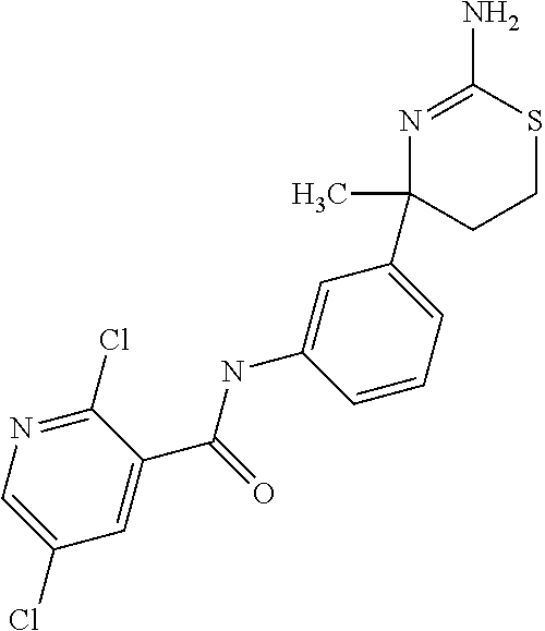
N1=C(N)SCCC1(C)C1=CC=CC(NC(C2=CC(Cl)=CN=C2Cl)=O)=C1
